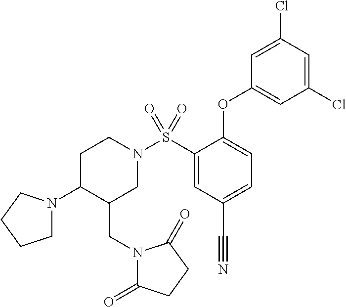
S(C1=CC(C#N)=CC=C1OC1=CC(Cl)=CC(Cl)=C1)(N1CCC(N2CCCC2)C(CN2C(=O)CCC2=O)C1)(=O)=O
